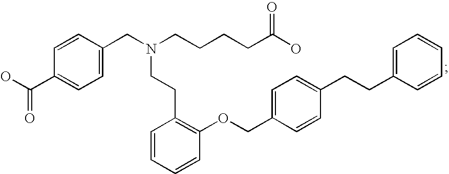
C1=C(CN(CCCCC(O)=O)CCC2=C(OCC3=CC=C(CCC4=CC=CC=C4)C=C3)C=CC=C2)C=CC(C(O)=O)=C1
